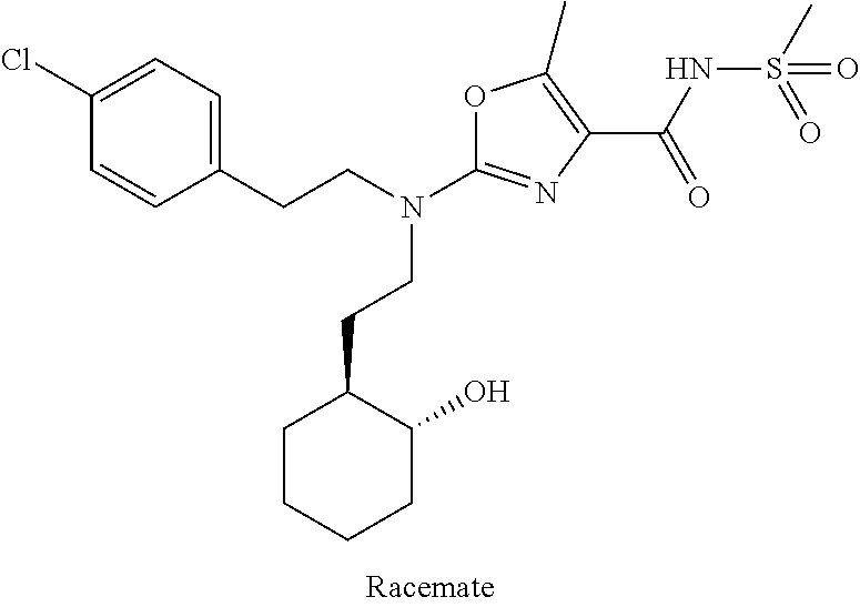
N(C1=NC(C(NS(C)(=O)=O)=O)=C(C)O1)(CCC1CCCCC1O)CCC1=CC=C(Cl)C=C1
